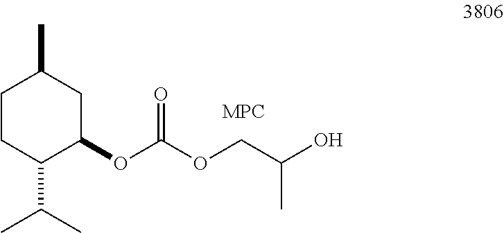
C1CC(C(C)C)C(OC(OCC(O)C)=O)CC1C
